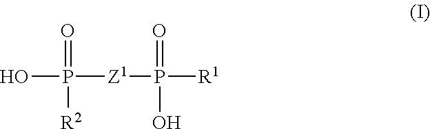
OP(=O)([R2])[Z1]P(=O)([R1])O
